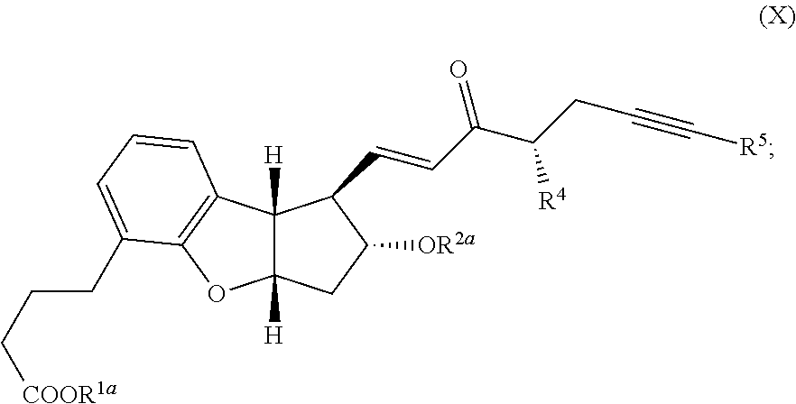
C12([H])C([H])(C3=C(O1)C(CCC[COOR1a])=CC=C3)C(C=CC(C(CC#C[R5])[R4])=O)C([OR2a])C2
